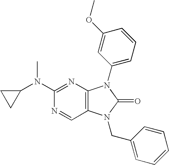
C1(N(C2=NC3=C(C=N2)N(CC2=CC=CC=C2)C(=O)N3C2=CC=CC(OC)=C2)C)CC1
